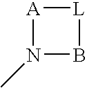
N1(C)B[L][A]1
